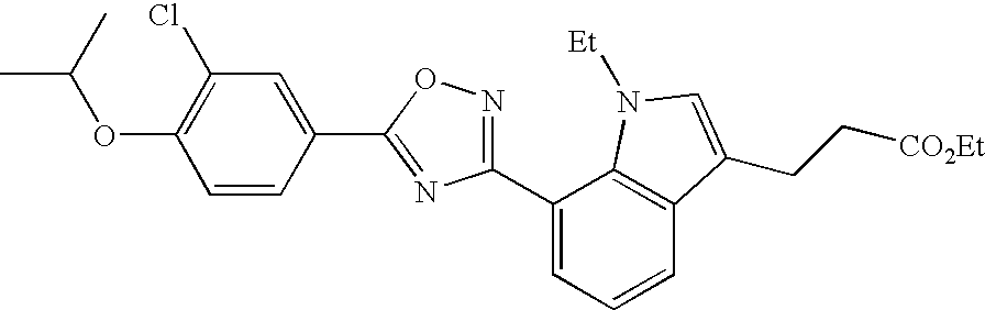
C1(OC(C)C)=C(Cl)C=C(C2=NC(C3=CC=CC4=C3N([Et])C=C4CC[CO2Et])=NO2)C=C1
